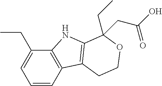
C1=CC2=C(C(CC)=C1)NC1=C2CCOC1(CC)CC(O)=O
